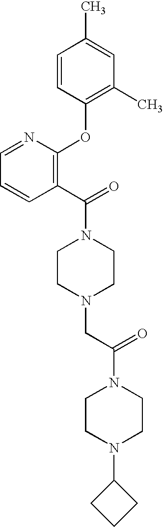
N1=CC=CC(C(N2CCN(CC(N3CCN(C4CCC4)CC3)=O)CC2)=O)=C1OC1=C(C)C=C(C)C=C1
